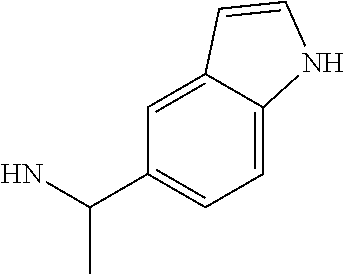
C1=C2C(=CC(C(N)C)=C1)C=CN2
